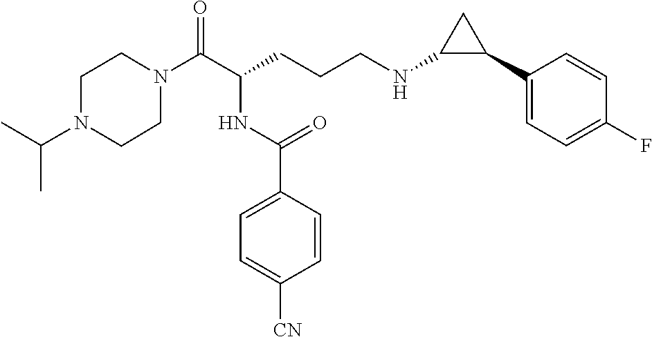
C1N(C(C(CCCNC2C(C3=CC=C(F)C=C3)C2)NC(C2=CC=C([CN])C=C2)=O)=O)CCN(C(C)C)C1
